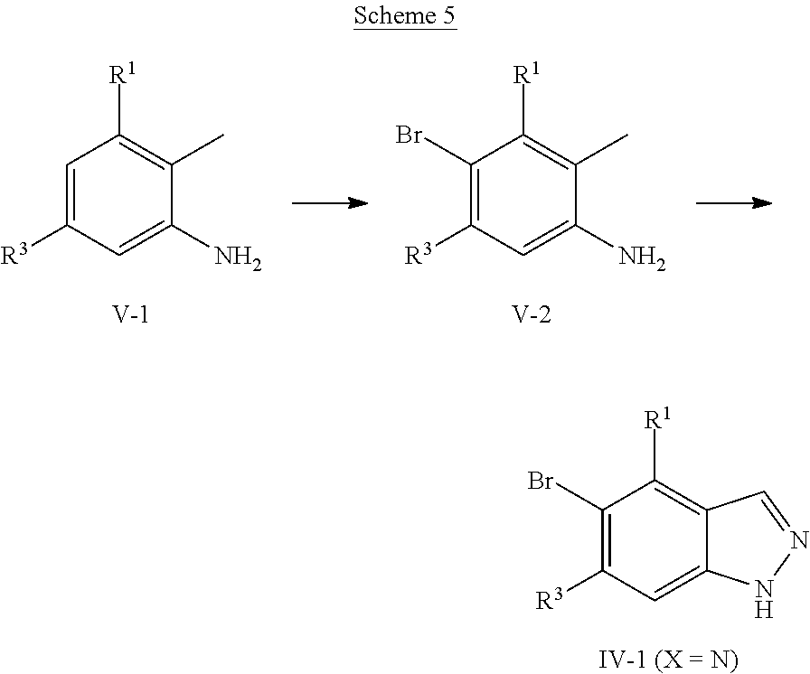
C1(Br)=C([R3])C=C2C(=C1[R1])C=NN2.[IV-1 (X = N)].C1=C([R3])C=C(N)C(C)=C1[R1].[V].C1(Br)=C([R3])C=C(N)C(C)=C1[R1].[V]
